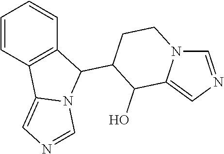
C1=CC2=C(C=C1)C(C1CCN3C(=CN=C3)C1O)N1C2=CN=C1
